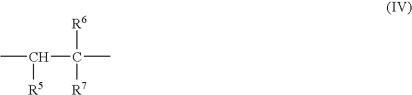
CC(C(C)([R6])[R7])[R5]
